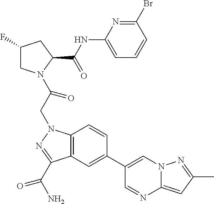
C1(F)CN(C(CN2C3=C(C(C(N)=O)=N2)C=C(C2=CN4C(=CC(C)=N4)N=C2)C=C3)=O)C(C(NC2=CC=CC(Br)=N2)=O)C1
